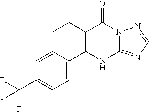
C1(C(C)C)=C(C2=CC=C(C(F)(F)F)C=C2)NC2=NC=NN2C1=O
